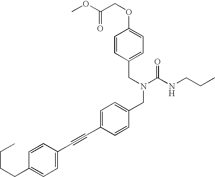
C(C1=CC=C(OCC(OC)=O)C=C1)N(C(NCCC)=O)CC1=CC=C(C#CC2=CC=C(CCCC)C=C2)C=C1
